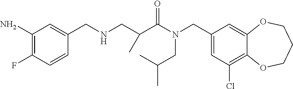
C1(CN(C(=O)C(CNCC2=CC(N)=C(F)C=C2)C)CC(C)C)=CC(Cl)=C2C(=C1)OCCCO2
